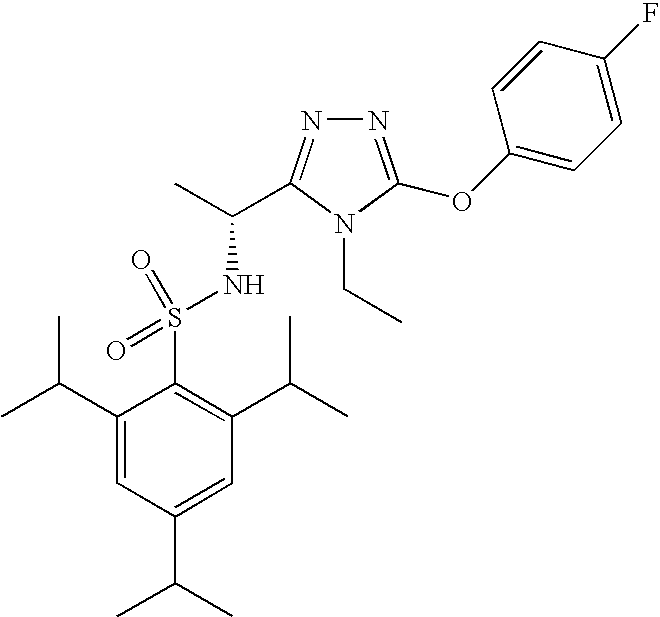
C1(C(C)C)=CC(C(C)C)=CC(C(C)C)=C1S(NC(C)C1=NN=C(OC2=CC=C(F)C=C2)N1CC)(=O)=O
